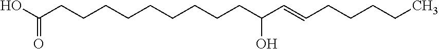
OC(CCCCCCCCCC(C=CCCCCC)O)=O
